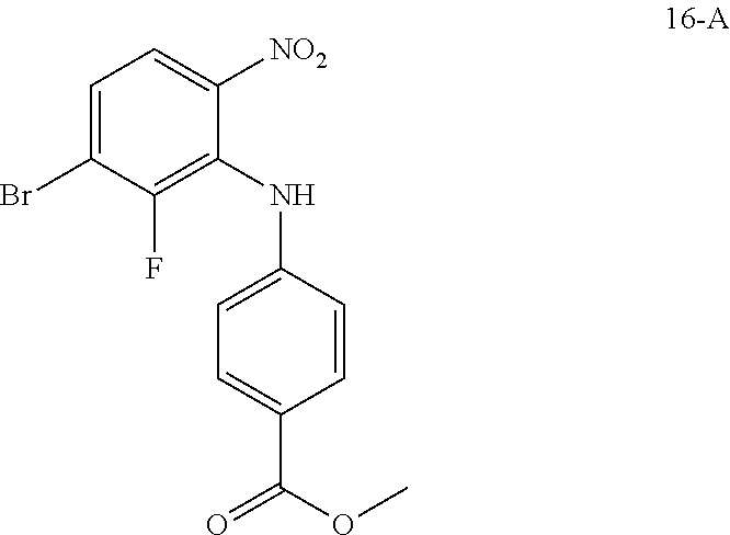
C1=C(Br)C(F)=C(NC2=CC=C(C(=O)OC)C=C2)C([NO2])=C1
